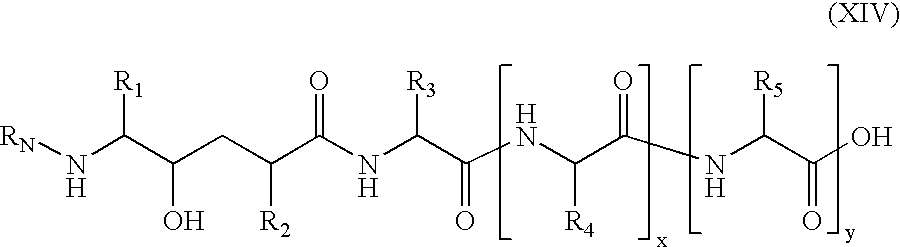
N(C(C(CC(C(NC(C(NC(C(NC(C(O)=O)[R5])=O)[R4])=O)[R3])=O)[R2])O)[R1])[RN]
